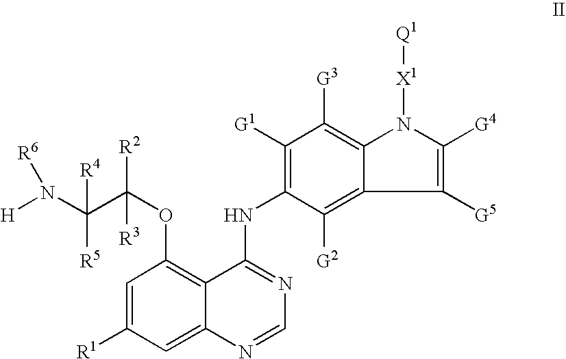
C1=C([R1])C=C2C(=C1OC(C(N([H])[R6])([R4])[R5])([R2])[R3])C(NC1=C([G1])C([G3])=C3C(=C1[G2])C([G5])=C([G4])N3[X1][Q1])=NC=N2
